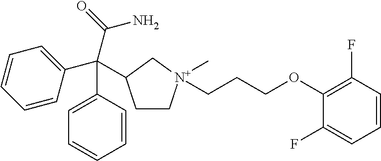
C(C1=CC=CC=C1)(C1CC[N+](C)(CCCOC2=C(F)C=CC=C2F)C1)(C(N)=O)C1=CC=CC=C1
